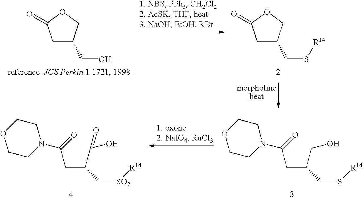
C1CN(C(CC(CO)CS[R14])=O)CCO1.C1CN(C(CC(C(O)=O)C[SO2][R14])=O)CCO1.C1C(CO)COC1=O.C1C(CS[R14])COC1=O
